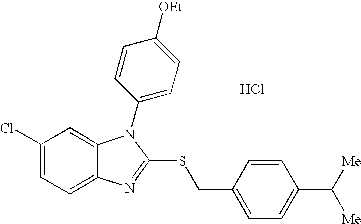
C1(Cl)=CC=C2C(=C1)N(C1=CC=C([OEt])C=C1)C(SCC1=CC=C(C([Me])[Me])C=C1)=N2.Cl
